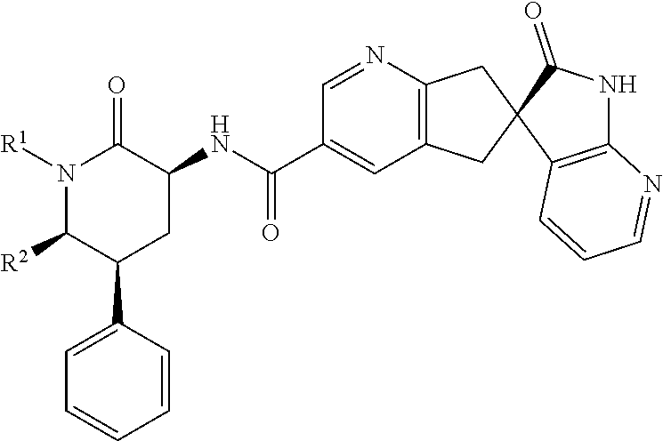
N1([R1])C([R2])C(C2=CC=CC=C2)CC(NC(C2=CC3=C(N=C2)CC2(C3)C3=C(NC2=O)N=CC=C3)=O)C1=O
